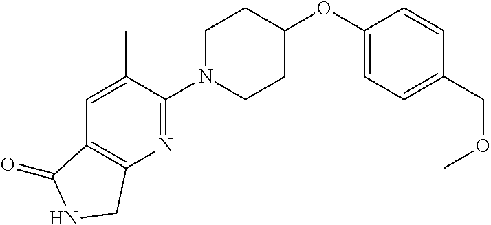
C1(OC2CCN(C3=NC4=C(C=C3C)C(=O)NC4)CC2)=CC=C(COC)C=C1
